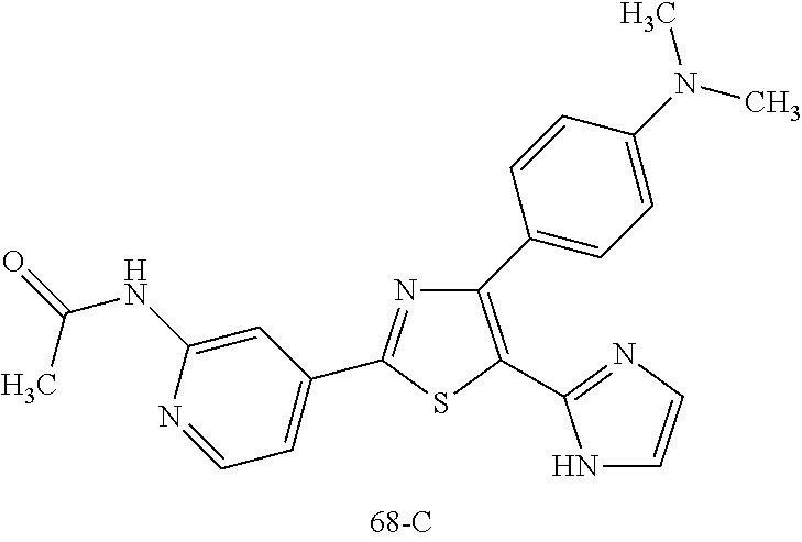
N1=C(C2=CC=NC(NC(=O)C)=C2)SC(C2=NC=CN2)=C1C1=CC=C(N(C)C)C=C1
